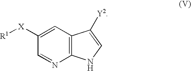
C1([X][R1])=CC2=C(N=C1)NC=C2[Y2]
